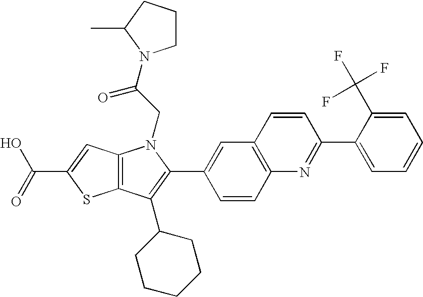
C(C1=CC2=C(S1)C(C1CCCCC1)=C(C1=CC3=C(C=C1)N=C(C1=CC=CC=C1C(F)(F)F)C=C3)N2CC(=O)N1CCCC1C)(=O)O
